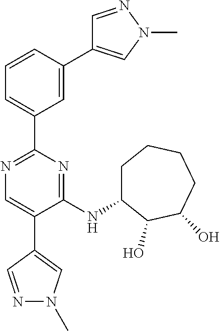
N1=C(C2=CC=CC(C3=CN(C)N=C3)=C2)N=C(NC2CCCCC(O)C2O)C(C2=CN(C)N=C2)=C1
